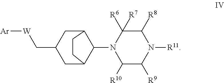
N1(C2C3CC(C[W][Ar])CC2CC3)C([R10])C([R9])N([R11])C([R8])C1([R6])[R7]
